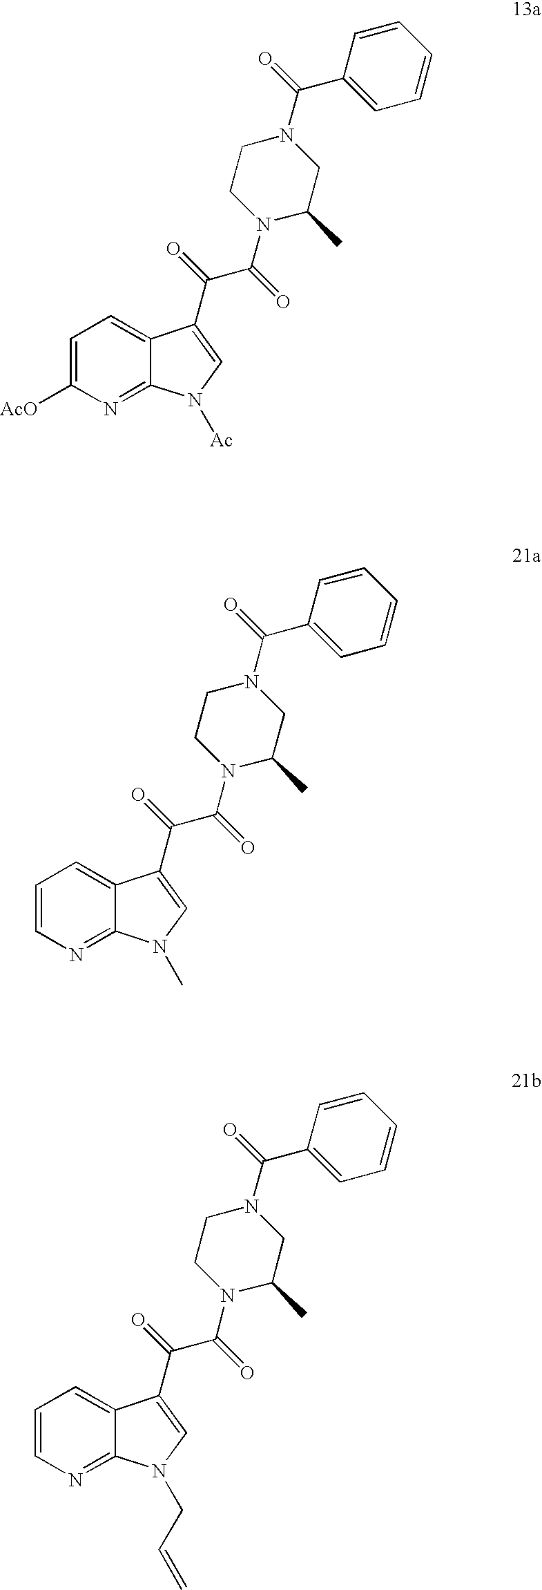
C1=C([AcO])N=C2C(=C1)C(C(=O)C(=O)N1C(C)CN(C(=O)C3=CC=CC=C3)CC1)=CN2[Ac].C1=CN=C2C(=C1)C(C(=O)C(=O)N1C(C)CN(C(=O)C3=CC=CC=C3)CC1)=CN2C.C1=CN=C2C(=C1)C(C(=O)C(=O)N1C(C)CN(C(=O)C3=CC=CC=C3)CC1)=CN2CC=C
